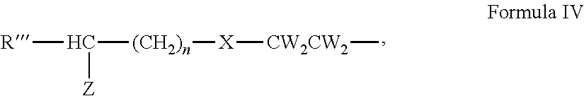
[R]C([Z])[(CH2)n][X][CW2CW2]C
